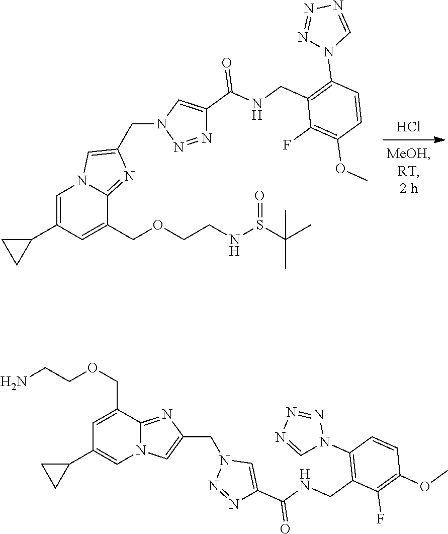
Cl.C1=C(C2CC2)C=C(COCCNS(C(C)(C)C)=O)C2=NC(CN3N=NC(C(NCC4=C(N5C=NN=N5)C=CC(OC)=C4F)=O)=C3)=CN12.N1(CC2=CN3C=C(C4CC4)C=C(COCCN)C3=N2)N=NC(C(NCC2=C(N3N=NN=C3)C=CC(OC)=C2F)=O)=C1
